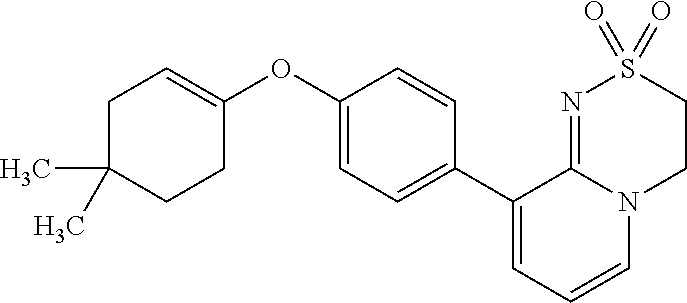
C1(C2=CC=CN3C2=NS(=O)(=O)CC3)=CC=C(OC2=CCC(C)(C)CC2)C=C1
